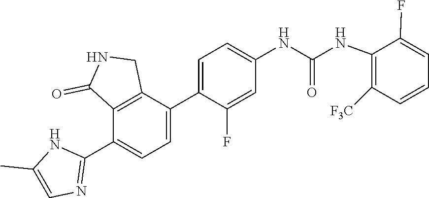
C1=C(C2=CC=C(NC(NC3=C([F3C])C=CC=C3F)=O)C=C2F)C2=C(C(C3=NC=C(C)N3)=C1)C(=O)NC2
